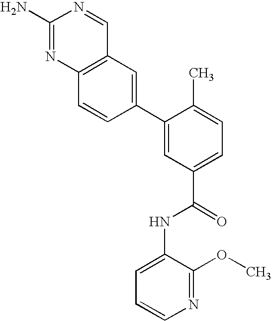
C12=C(N=C(N)N=C1)C=CC(C1=CC(C(=O)NC3=CC=CN=C3OC)=CC=C1C)=C2
